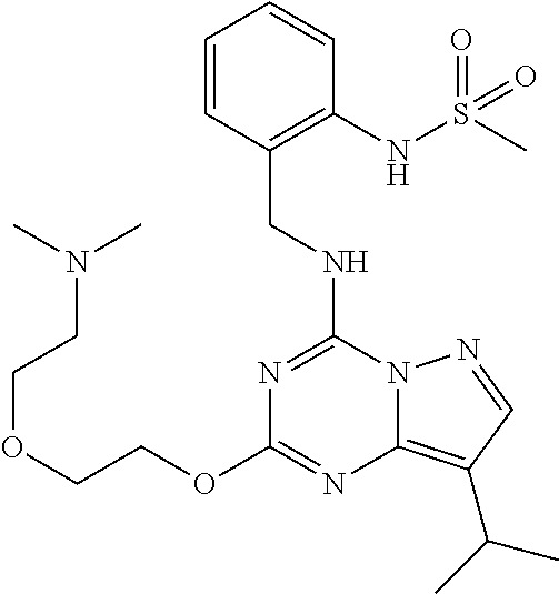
C(NC1=NC(OCCOCCN(C)C)=NC2=C(C(C)C)C=NN12)C1=C(NS(C)(=O)=O)C=CC=C1
